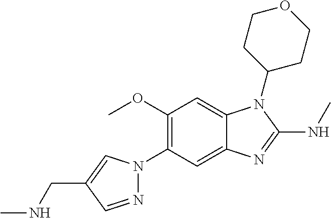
N1(C2=C(OC)C=C3C(=C2)N=C(NC)N3C2CCOCC2)N=CC(CNC)=C1
